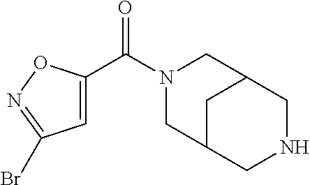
C1=C(C(N2CC3CC(C2)CNC3)=O)ON=C1Br
